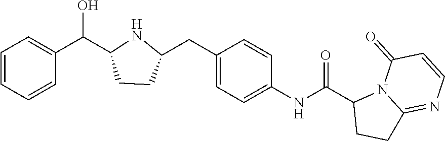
C1=CC=CC(C(C2CCC(CC3=CC=C(NC(C4CCC5=NC=CC(=O)N45)=O)C=C3)N2)O)=C1
